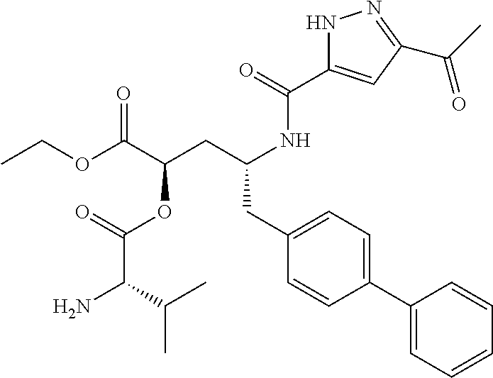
CCOC(C(CC(NC(=O)C1=CC(C(C)=O)=NN1)CC1=CC=C(C2=CC=CC=C2)C=C1)OC(C(N)C(C)C)=O)=O
